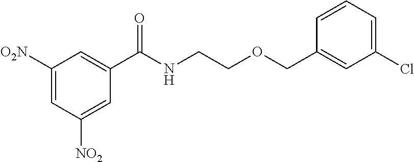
C1(C(NCCOCC2=CC(Cl)=CC=C2)=O)=CC([O2N])=CC([NO2])=C1
